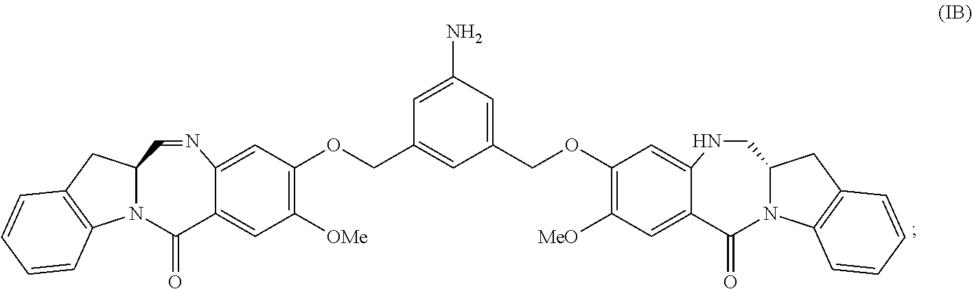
N12C(CC3=C1C=CC=C3)C=NC1=CC(OCC3=CC(COC4=C([MeO])C=C5C(=O)N6C(CC7=C6C=CC=C7)CNC5=C4)=CC(N)=C3)=C([OMe])C=C1C2=O
